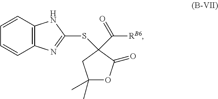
C1(C)(C)OC(=O)C(SC2=NC3=C(C=CC=C3)N2)(C([RB6])=O)C1
